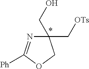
[Ph]C1=NC(CO)(C[OTs])CO1
